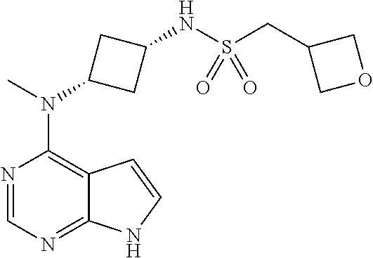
N1=CN=C2C(=C1N(C)C1CC(NS(CC3COC3)(=O)=O)C1)C=CN2
